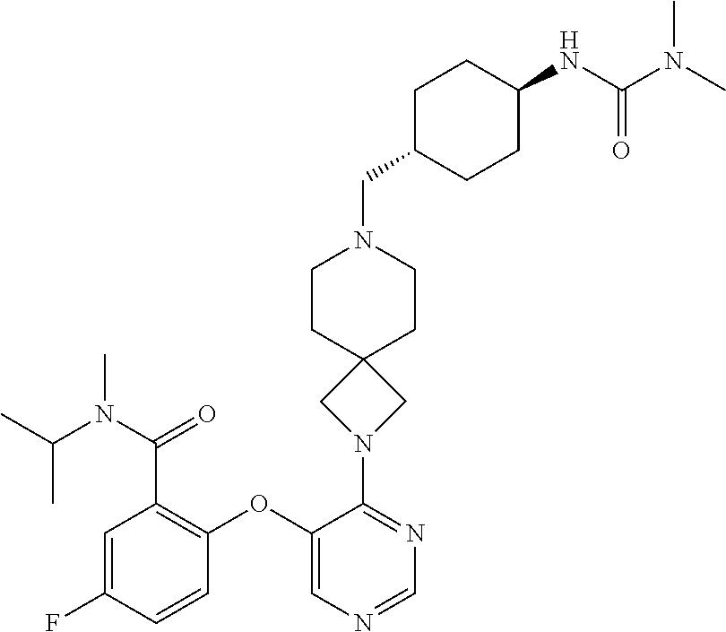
C1=C(F)C=CC(OC2=CN=CN=C2N2CC3(C2)CCN(CC2CCC(NC(N(C)C)=O)CC2)CC3)=C1C(=O)N(C)C(C)C
